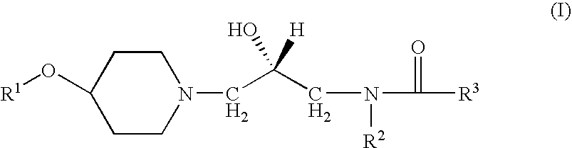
C1CN(CC(CN(C(=O)[R3])[R2])(O)[H])CCC1O[R1]
